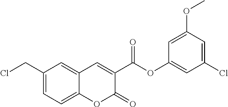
C1(CCl)=CC=C2C(=C1)C=C(C(OC1=CC(Cl)=CC(OC)=C1)=O)C(=O)O2
